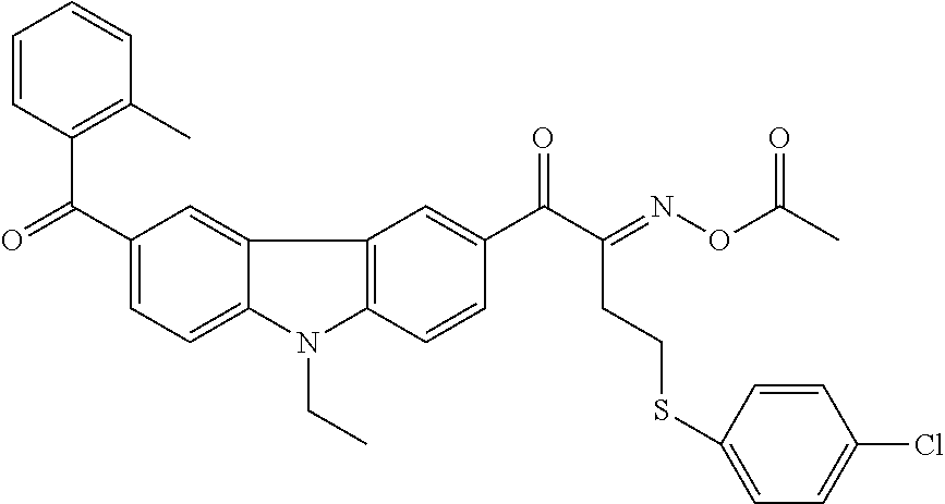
C12=CC(C(C3=C(C)C=CC=C3)=O)=CC=C1N(CC)C1=C2C=C(C(C(CCSC2=CC=C(Cl)C=C2)=NOC(C)=O)=O)C=C1
